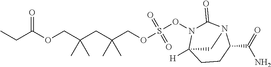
CCC(OCC(CC(COS(=O)(ON1C(=O)N2C(C(=O)N)CCC1([H])C2)=O)(C)C)(C)C)=O
